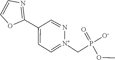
C1(C2=CC=[N+](CP(OC)(=O)[O-])N=C2)=NC=CO1
